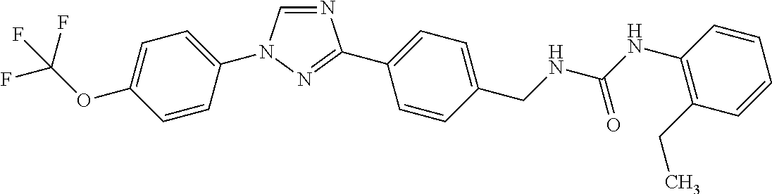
C1=C(OC(F)(F)F)C=CC(N2C=NC(C3=CC=C(CNC(NC4=C(CC)C=CC=C4)=O)C=C3)=N2)=C1
